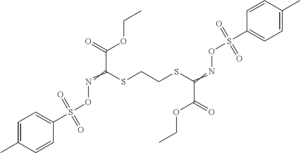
C1=C(C)C=CC(S(ON=C(C(OCC)=O)SCCSC(=NOS(C2=CC=C(C)C=C2)(=O)=O)C(=O)OCC)(=O)=O)=C1
